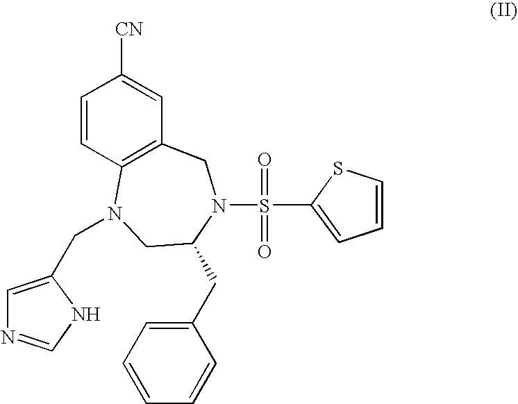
C1=CSC(S(=O)(=O)N2C(CC3=CC=CC=C3)CN(CC3=CN=CN3)C3=C(C=C([CN])C=C3)C2)=C1
